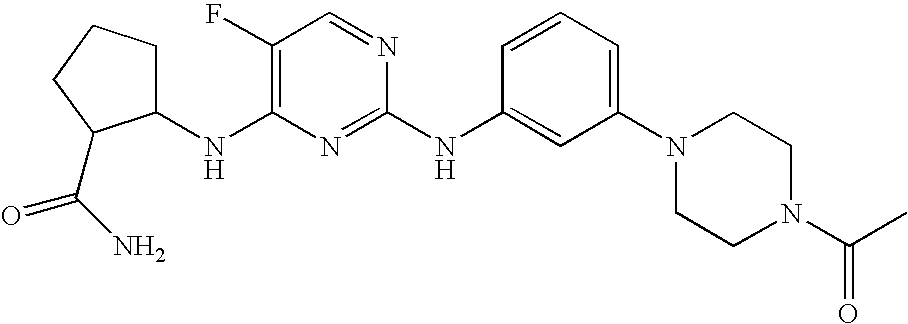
C1CCC(C(N)=O)C1NC1=C(F)C=NC(NC2=CC(N3CCN(C(C)=O)CC3)=CC=C2)=N1
